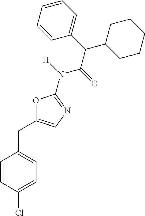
O1C(CC2=CC=C(Cl)C=C2)=CN=C1N([H])C(=O)C(C1=CC=CC=C1)C1CCCCC1
